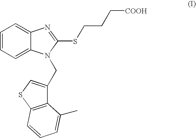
C1=CC=C2C(=C1)N=C(SCCC[COOH])N2CC1=CSC2=C1C(C)=CC=C2
